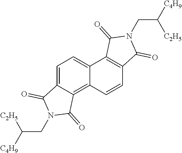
C1=CC2=C3C(=CC=C2C2=C1C(=O)N(CC([C4H9])[C2H5])C2=O)C(=O)N(CC([C4H9])[C2H5])C3=O
